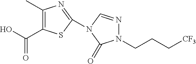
C1(C)=C(C(O)=O)SC(N2C=NN(CCC[CF3])C2=O)=N1
